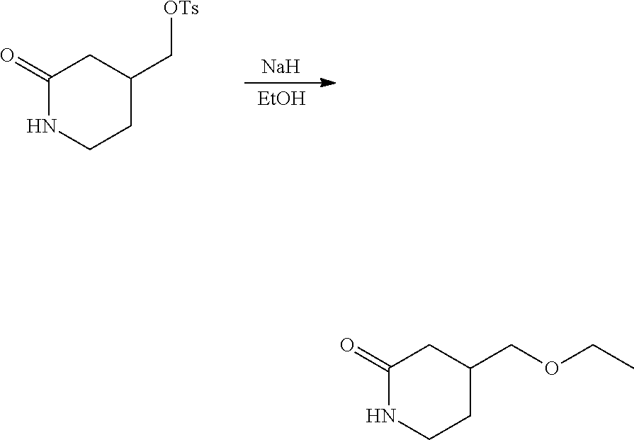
C1(=O)NCCC(C[OTs])C1.[Na].[EtOH].C1(=O)NCCC(COCC)C1
